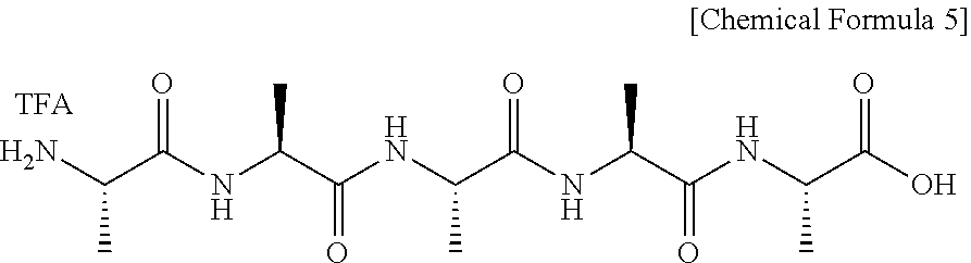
NC(C(NC(C(NC(C(NC(C(NC(C(O)=O)C)=O)C)=O)C)=O)C)=O)C
